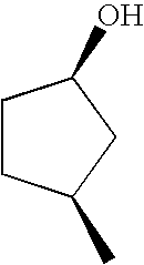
C1CC(C)CC1O
